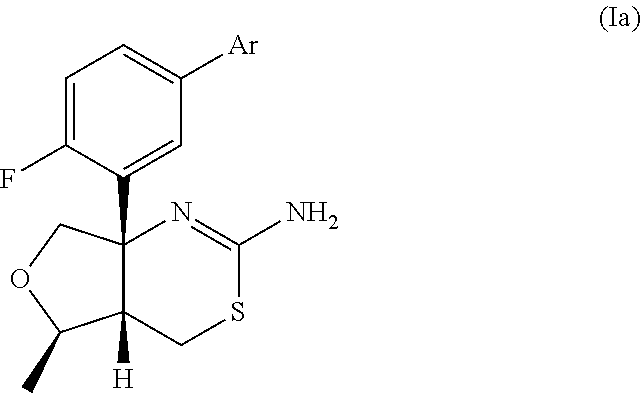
C12(C3=CC([Ar])=CC=C3F)C([H])(CSC(N)=N1)C(C)OC2
